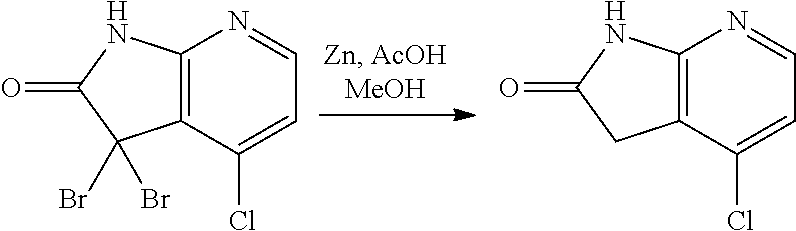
C12=C(C(Cl)=CC=N1)C(Br)(Br)C(=O)N2.C12=C(C(Cl)=CC=N1)CC(=O)N2
